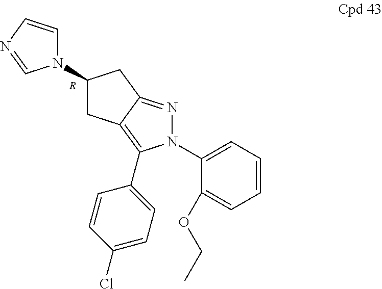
[R].C1(N2C=CN=C2)CC2=C(C3=CC=C(Cl)C=C3)N(C3=CC=CC=C3OCC)N=C2C1
